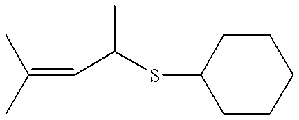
C(=CC(C)SC1CCCCC1)(C)C
